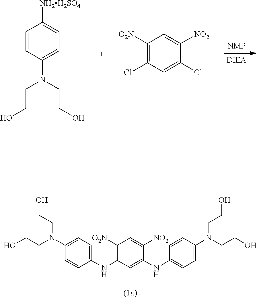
C1=CC(N(CCO)CCO)=CC=C1[NH2H2SO4].C1([O2N])=C(Cl)C=C(Cl)C([NO2])=C1.C1([O2N])=C(NC2=CC=C(N(CCO)CCO)C=C2)C=C(NC2=CC=C(N(CCO)CCO)C=C2)C([NO2])=C1
